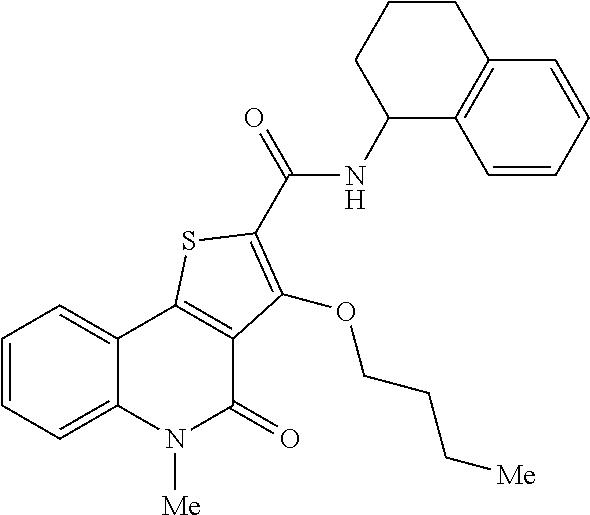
C1=CC=C2C(=C1)C1=C(C(=O)N2[Me])C(OCCC[Me])=C(C(NC2C3=C(C=CC=C3)CCC2)=O)S1
